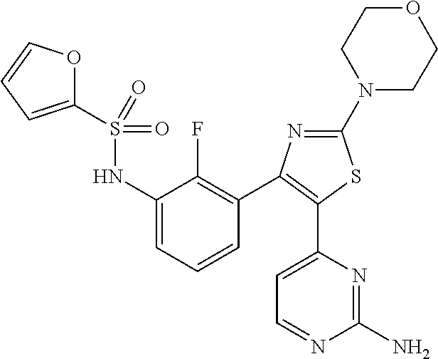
C1(S(NC2=CC=CC(C3=C(C4=CC=NC(N)=N4)SC(N4CCOCC4)=N3)=C2F)(=O)=O)=CC=CO1
